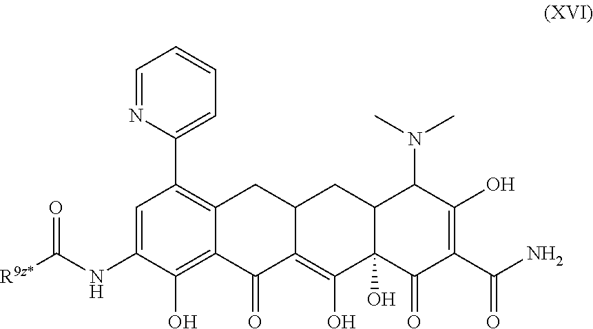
C1(C2=C3C(=C(O)C(NC([R9z*])=O)=C2)C(=O)C2=C(O)C4(O)C(CC2C3)C(N(C)C)C(O)=C(C(N)=O)C4=O)=CC=CC=N1
